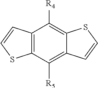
C12=C(C([R5])=C3C(=C1[R4])SC=C3)SC=C2
